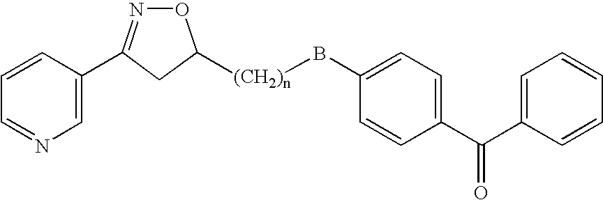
C1=CC=NC=C1C1=NOC([(CH2)n]BC2=CC=C(C(C3=CC=CC=C3)=O)C=C2)C1
